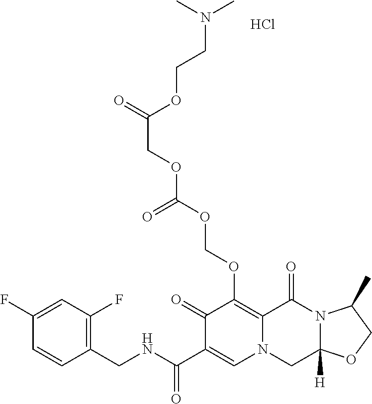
C1(CNC(C2=CN3C(=C(OCOC(OCC(=O)OCCN(C)C)=O)C2=O)C(=O)N2C([H])(C3)OCC2C)=O)=C(F)C=C(F)C=C1.Cl
